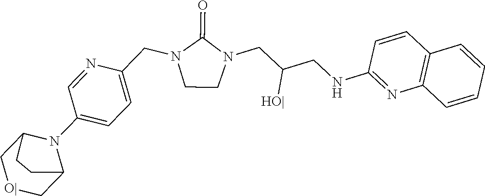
C1(NCC(CN2C(=O)N(CC3=CC=C(N4C5C[O|]CC4CC5)C=N3)CC2)[HO|])=NC2=C(C=C1)C=CC=C2
